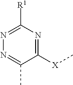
C1([X]C)=NC([R1])=NN=C1C
